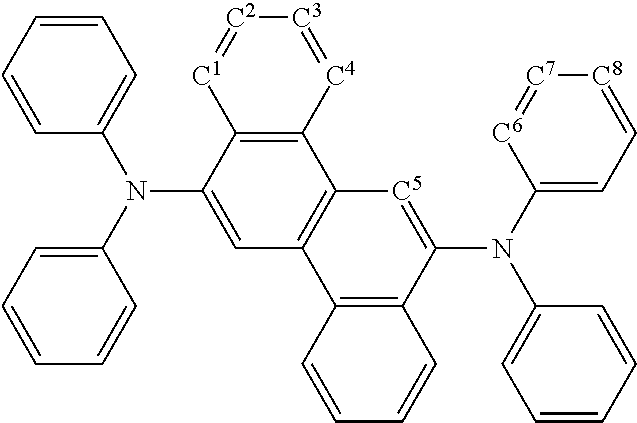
C1=CC=CC(N(C2=CC=CC=C2)C2=CC3=C(C4=C2[C1]=[C2][C3]=[C4]4)[C5]=C(N(C2=CC=CC=C2)C2=CC=[C8][C7]=[C6]2)C2=C3C=CC=C2)=C1
